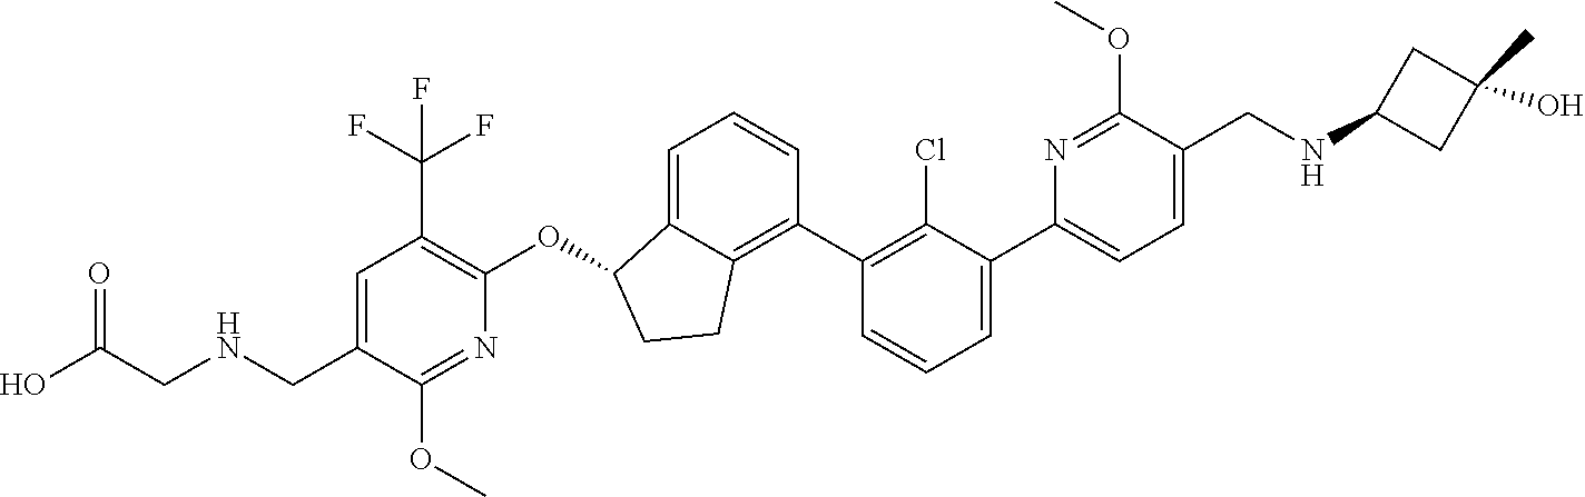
C(C1=CC(C(F)(F)F)=C(OC2C3=CC=CC(C4=C(Cl)C(C5=CC=C(CNC6CC(O)(C)C6)C(OC)=N5)=CC=C4)=C3CC2)N=C1OC)NCC(O)=O
